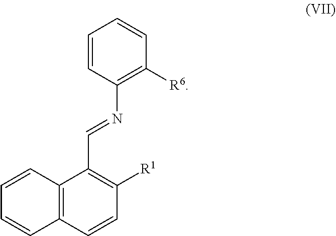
[R6]C1=C(N=CC2=C([R1])C=CC3=C2C=CC=C3)C=CC=C1
